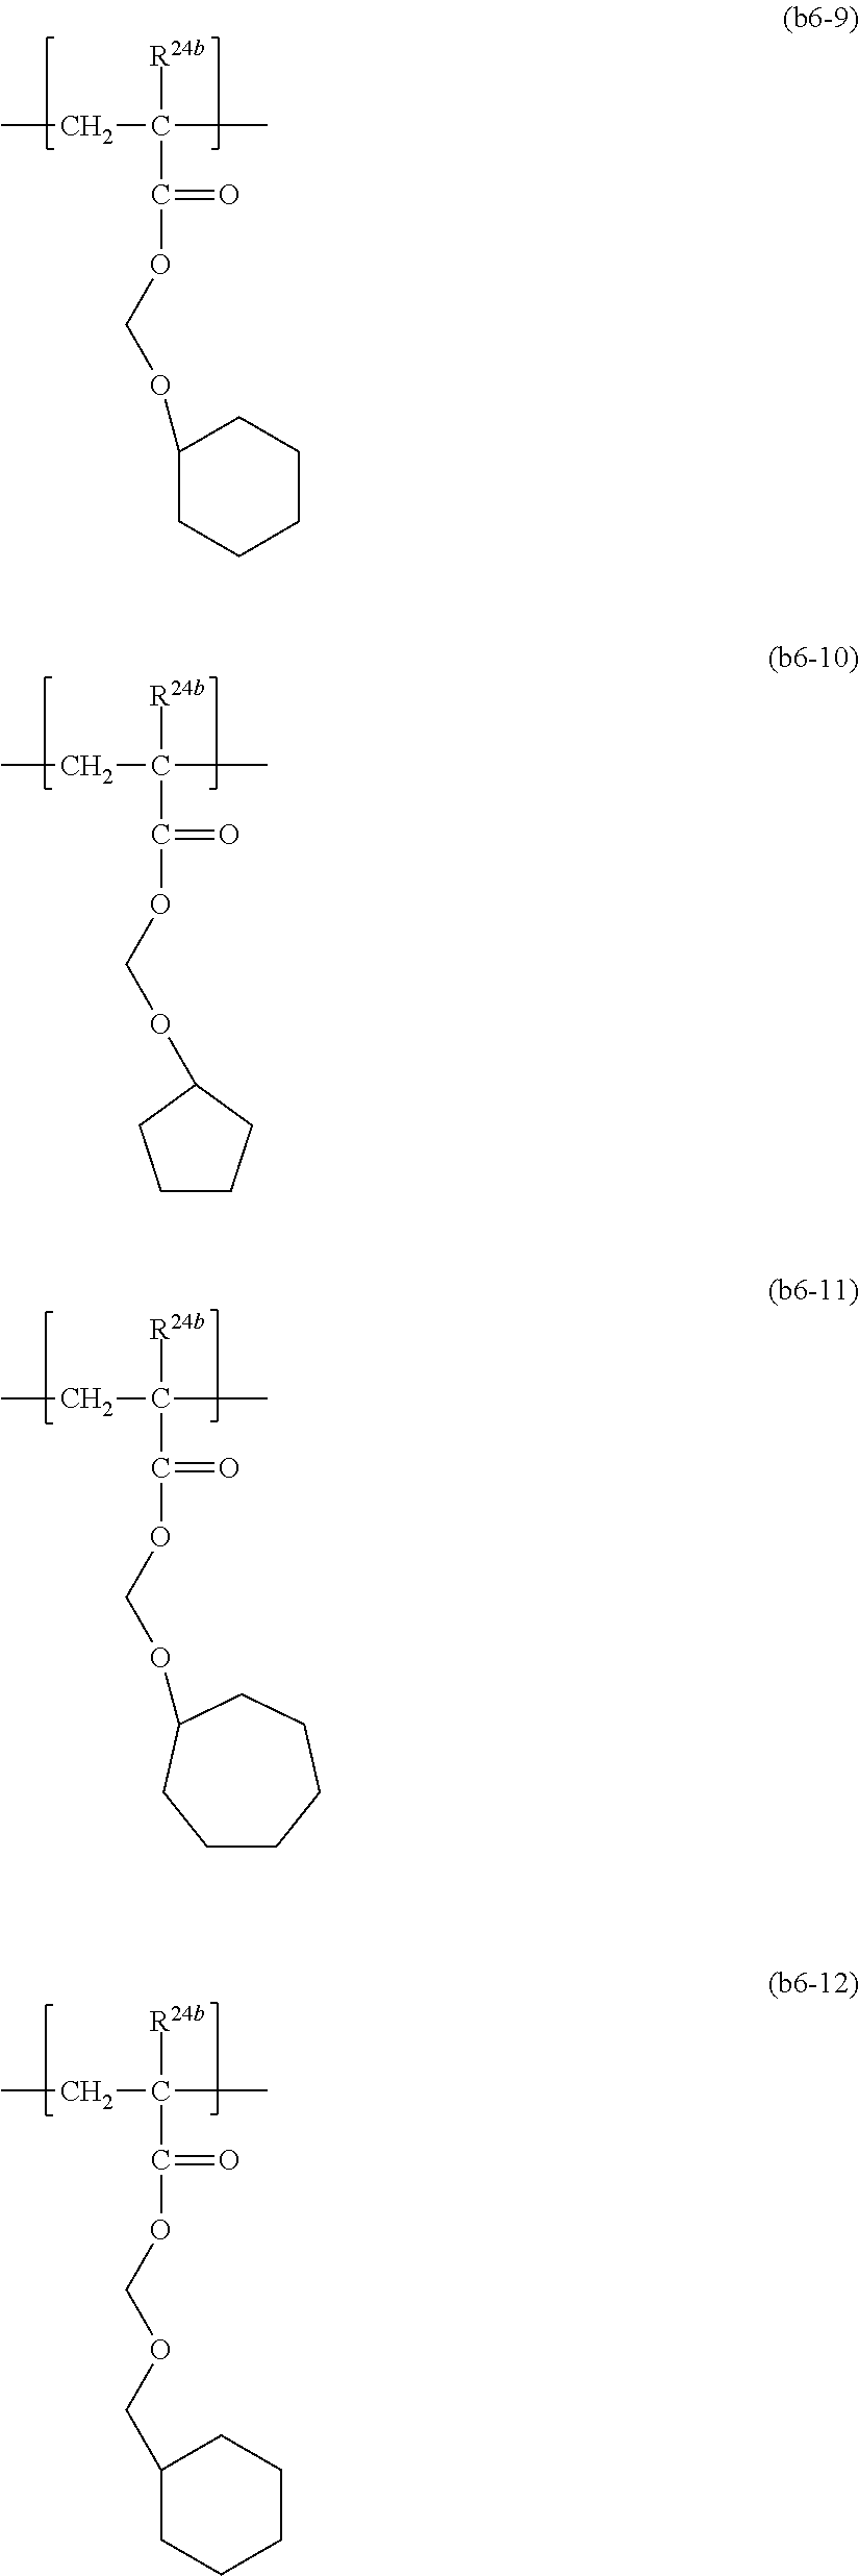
CCC(C)([R24b])C(OCOC1CCCCC1)=O.CCC(C)([R24b])C(OCOC1CCCCCC1)=O.CCC(C)([R24b])C(OCOCC1CCCCC1)=O.CCC(C)([R24b])C(OCOC1CCCC1)=O
